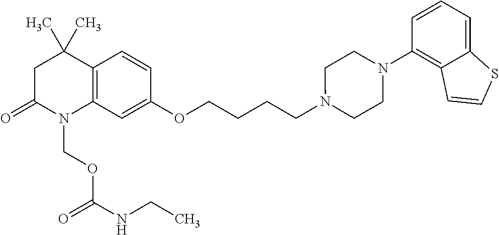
C1C(=O)N(COC(NCC)=O)C2=C(C1(C)C)C=CC(OCCCCN1CCN(C3=C4C(=CC=C3)SC=C4)CC1)=C2
